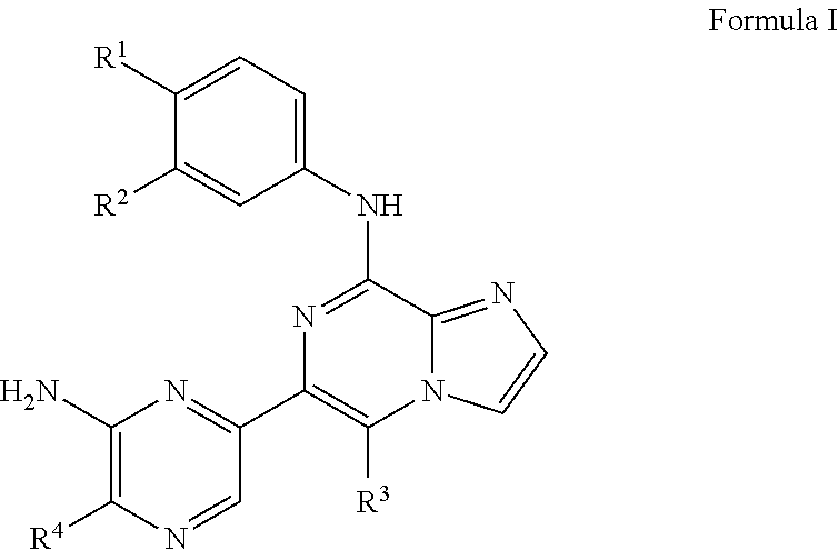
C1([R1])=CC=C(NC2=NC(C3=NC(N)=C([R4])N=C3)=C([R3])N3C2=NC=C3)C=C1[R2]
